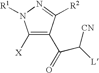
C1([X])=C(C(=O)C([CN])[L])C([R2])=NN1[R1]
